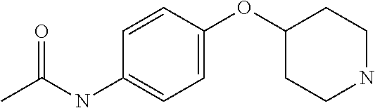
C1(OC2CCNCC2)=CC=C(NC(C)=O)C=C1
